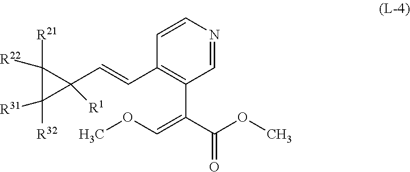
C1=CN=CC(C(C(OC)=O)=COC)=C1C=CC1([R1])C([R21])([R22])C1([R32])[R31]
